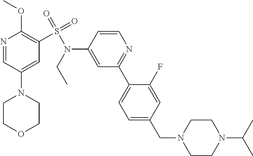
C1COCCN1C1=CC(S(=O)(=O)N(C2=CC(C3=CC=C(CN4CCN(C(C)C)CC4)C=C3F)=NC=C2)CC)=C(OC)N=C1
